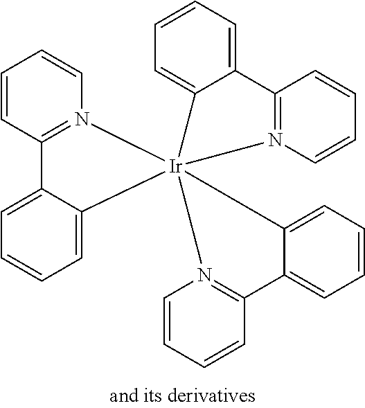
C12=CC=CC=C1[Ir]13(N4=C2C=CC=C4)(C2=CC=CC=C2C2=N1C=CC=C2)C1=CC=CC=C1C1=N3C=CC=C1
